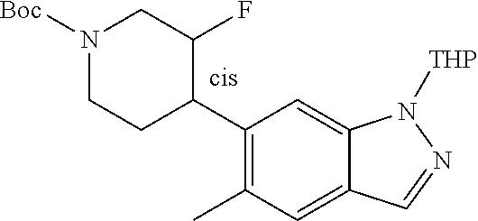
C1(C2C(F)CN([Boc])CC2)=C(C)C=C2C(=C1)N([THP])N=C2
